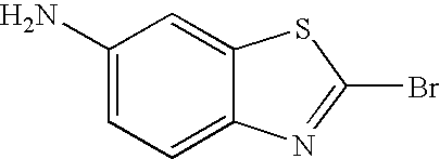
C1(N)=CC=C2C(=C1)SC(Br)=N2
